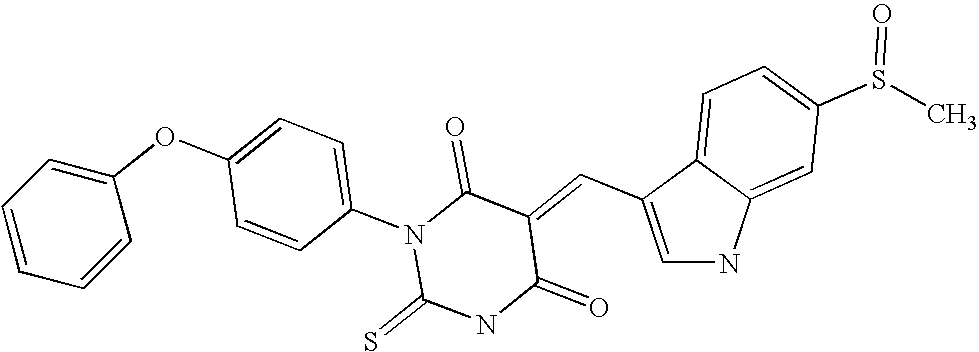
C1=C(C=C2C(=O)N(C3=CC=C(OC4=CC=CC=C4)C=C3)C(=S)NC2=O)C2=CC=C(S(C)=O)C=C2N1
